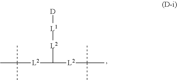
[L2](C([L2]C(C)(C)C)[L2][L1][D])C(C)(C)C
